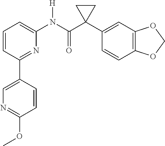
C1=CC(C2=CN=C(OC)C=C2)=NC(N(C(C2(C3=CC4=C(C=C3)OCO4)CC2)=O)[H])=C1
